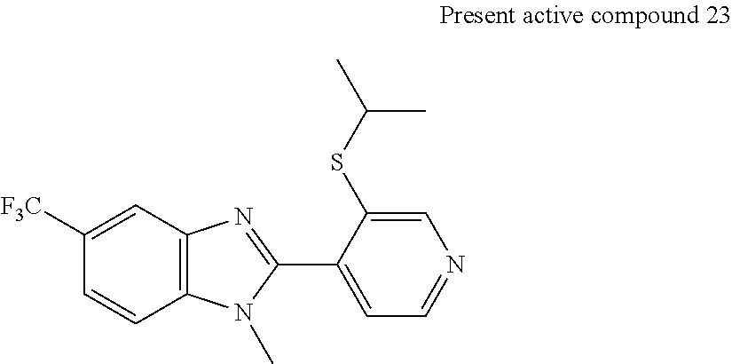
C12=C(C=C([F3C])C=C1)N=C(C1=CC=NC=C1SC(C)C)N2C
